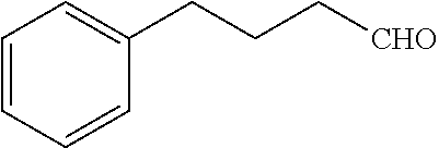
C1=CC=CC(CCC[CHO])=C1
